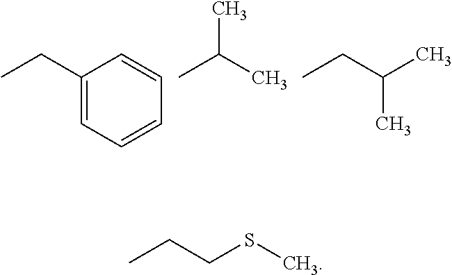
C1(CC)=CC=CC=C1.CC(C)C.C(CC)(C)C.C(CC)SC
